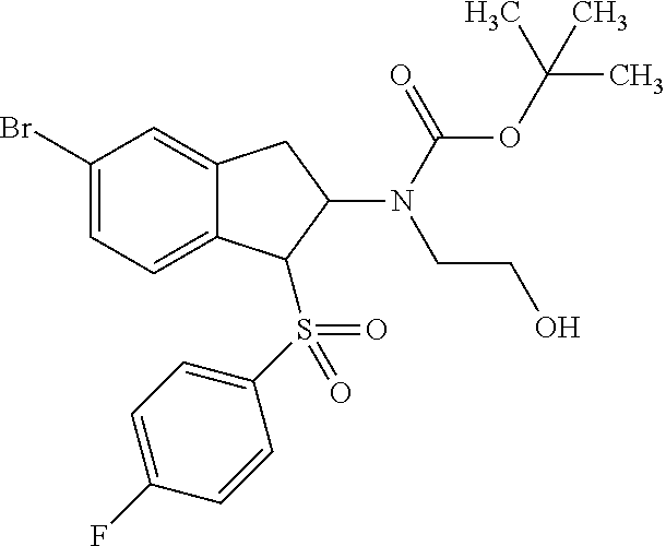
C1(Br)=CC=C2C(=C1)CC(N(CCO)C(=O)OC(C)(C)C)C2S(C1=CC=C(F)C=C1)(=O)=O
